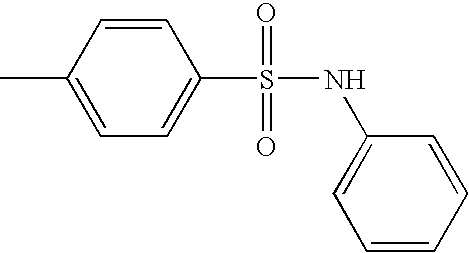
C1=CC(C)=CC=C1S(NC1=CC=CC=C1)(=O)=O
